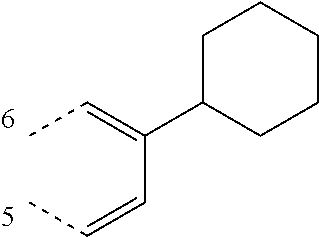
CC=C(C=CC)C1CCCCC1
